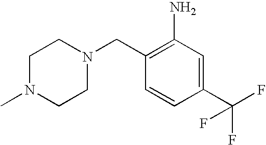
C1(CN2CCN(C)CC2)=C(N)C=C(C(F)(F)F)C=C1
